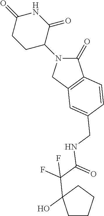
C1(=O)N(C2CCC(=O)NC2=O)CC2=C1C=CC(CNC(=O)C(F)(F)C1(O)CCCC1)=C2
